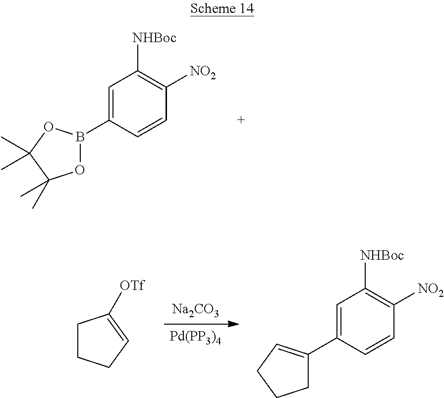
C1=C(B2OC(C)(C)C(C)(C)O2)C=CC([NO2])=C1[NHBoc].[Na2CO3].[Pd(PP3)4].C1CCC=C1[OTf].C1=C(C2=CCCC2)C=CC([NO2])=C1[NHBoc]
